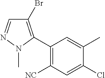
C1=NN(C)C(C2=C([NC])C=C(Cl)C(C)=C2)=C1Br
